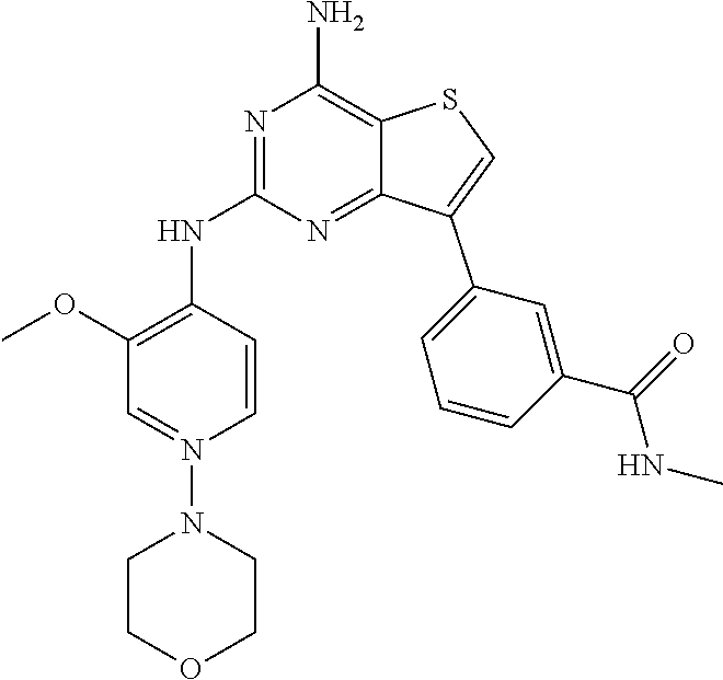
N1=C(NC2=C(OC)C=N(N3CCOCC3)C=C2)N=C2C(=C1N)SC=C2C1=CC=CC(C(NC)=O)=C1
